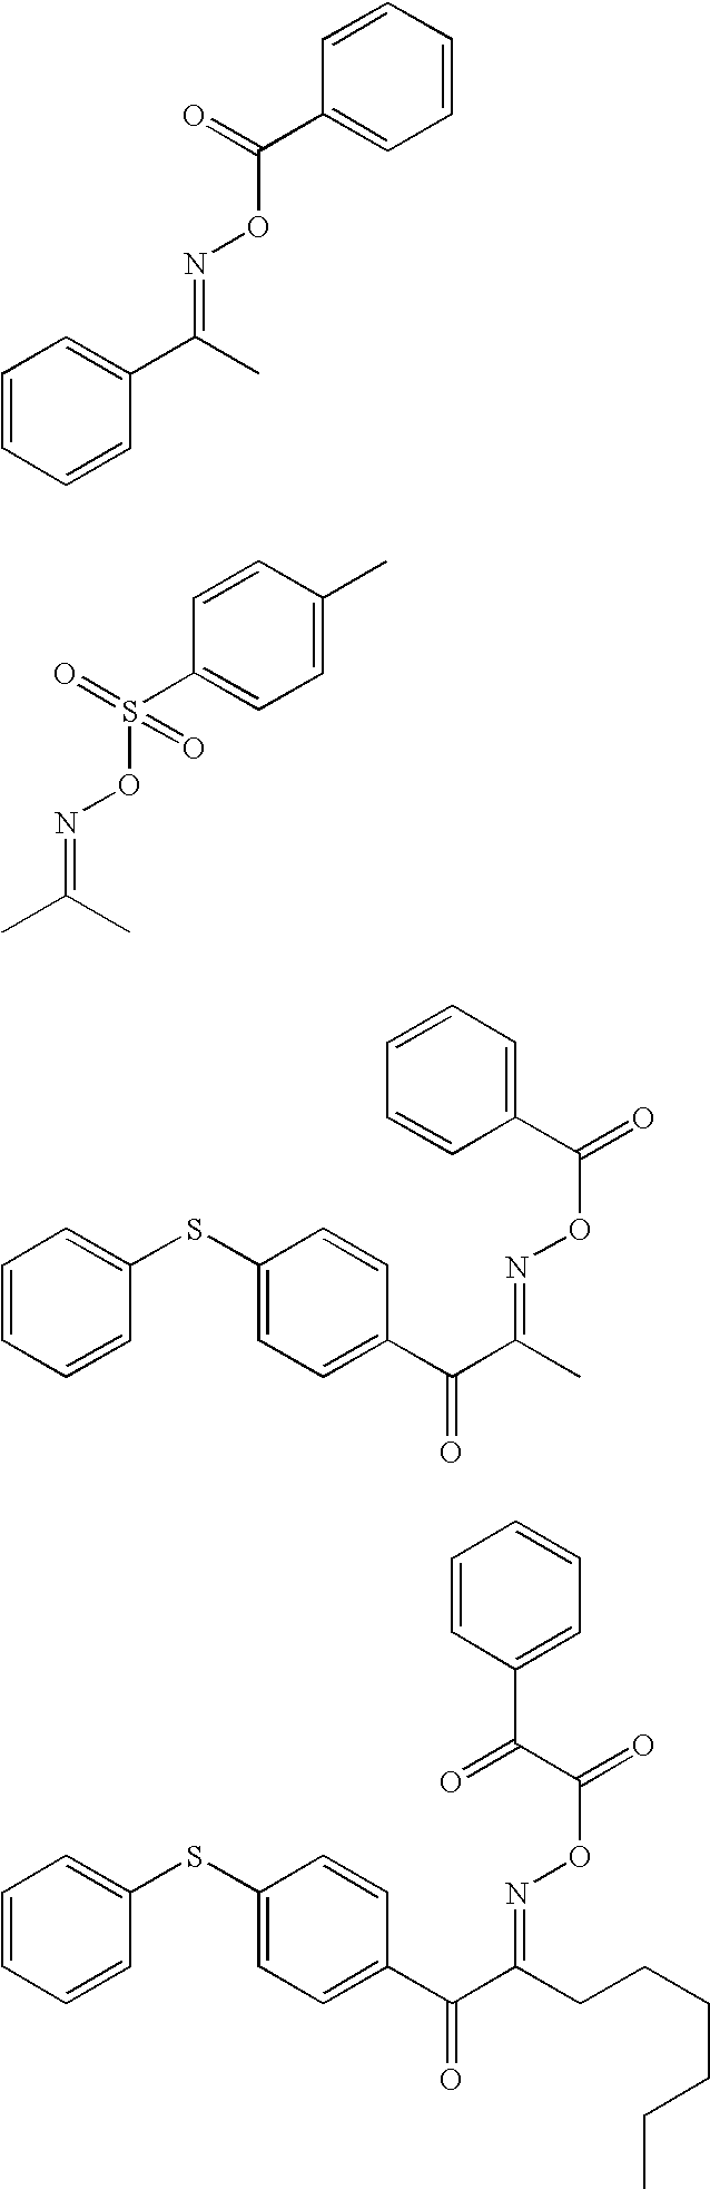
C1=CC=CC(C(=O)ON=C(C2=CC=CC=C2)C)=C1.C1=C(C)C=CC(S(=O)(ON=C(C)C)=O)=C1.C1=CC=CC(SC2=CC=C(C(C(C)=NOC(=O)C3=CC=CC=C3)=O)C=C2)=C1.C1=CC=CC(SC2=CC=C(C(C(CCCCCC)=NOC(=O)C(=O)C3=CC=CC=C3)=O)C=C2)=C1
